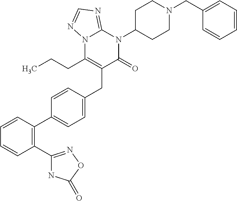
C1=CC(C2=CC=C(CC3=C(CCC)N4C(=NC=N4)N(C4CCN(CC5=CC=CC=C5)CC4)C3=O)C=C2)=C(C2=NOC(=O)N2)C=C1
